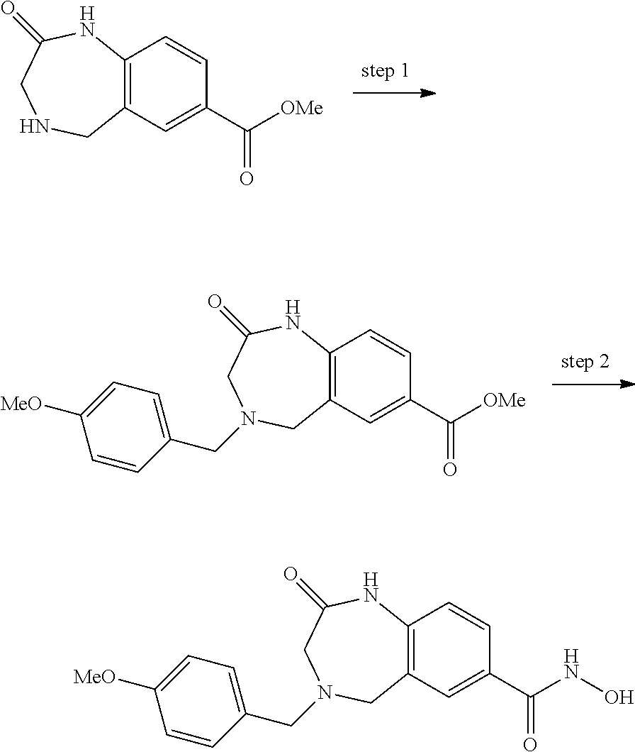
C12=C(C=C(C([OMe])=O)C=C1)CNCC(=O)N2.C12=C(C=C(C([OMe])=O)C=C1)CN(CC1=CC=C([MeO])C=C1)CC(=O)N2.C12=C(C=C(C(NO)=O)C=C1)CN(CC1=CC=C([MeO])C=C1)CC(=O)N2
